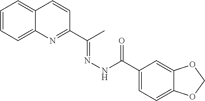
C12=CC=CC=C1N=C(C(C)=NNC(=O)C1=CC=C3C(=C1)OCO3)C=C2
